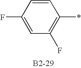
C1(F)=CC(F)=C(*)C=C1
